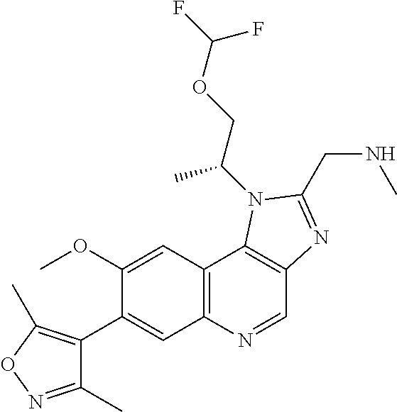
C1(OC)=CC2=C(C=C1C1=C(C)ON=C1C)N=CC1=C2N(C(C)COC(F)F)C(CNC)=N1
